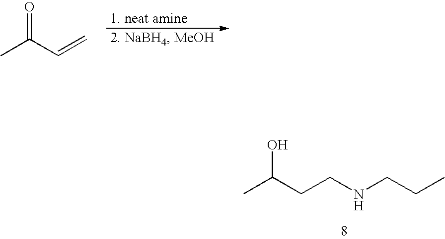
CC(C=C)=O.CC(CCNCCC)O
